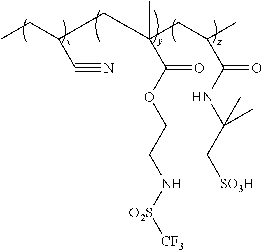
CCC(C#N)CC(CC(C)C(=O)NC(C[SO3H])(C)C)(C)C(OCCN[O2S][CF3])=O
